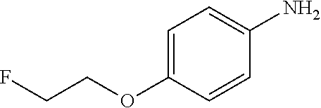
C1=C(OCCF)C=CC(N)=C1
